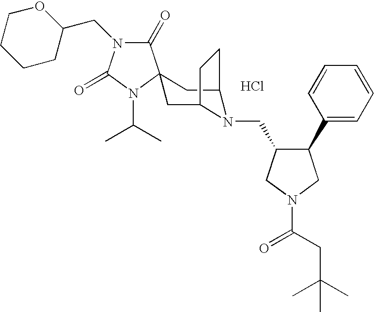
Cl.C1(=O)N(CC2OCCCC2)C(=O)N(C(C)C)C12CC1N(CC3C(C4=CC=CC=C4)CN(C(=O)CC(C)(C)C)C3)C(C2)CC1
